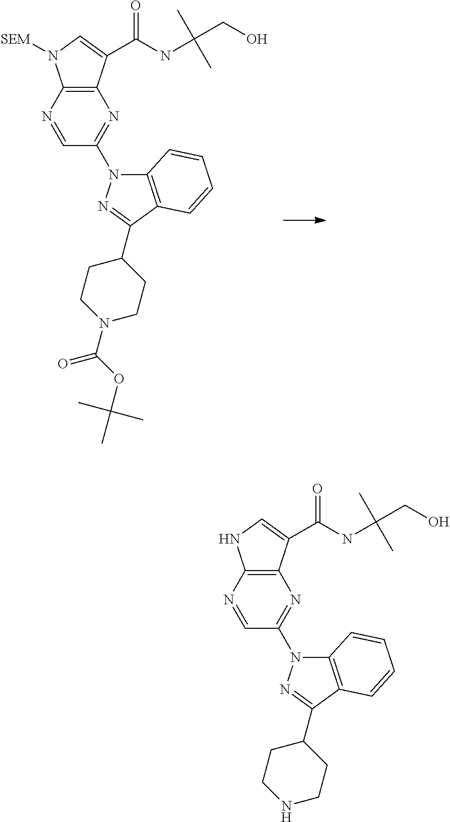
C12=C(N=CC(N3C4=C(C(C5CCN(C(OC(C)(C)C)=O)CC5)=N3)C=CC=C4)=N1)N([SEM])C=C2C(NC(C)(C)CO)=O.C12=C(N=CC(N3C4=C(C(C5CCNCC5)=N3)C=CC=C4)=N1)NC=C2C(NC(C)(C)CO)=O
